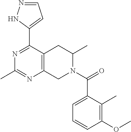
C1(C2=CC=NN2)=NC(C)=NC2=C1CC(C)N(C(C1=CC=CC(OC)=C1C)=O)C2
